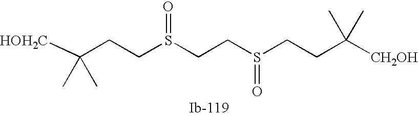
[HOH2C]C(C)(C)CCS(=O)CCS(=O)CCC([CH2OH])(C)C
